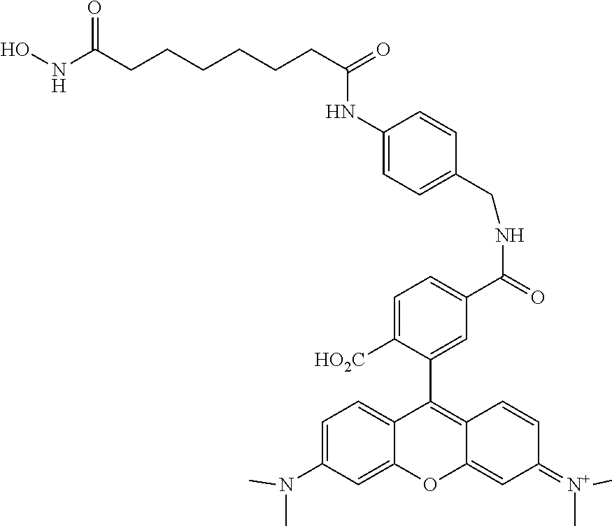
ONC(CCCCCCC(=O)NC1=CC=C(CNC(=O)C2=CC=C([HO2C])C(C3=C4C(=CC(=[N+](C)C)C=C4)OC4=CC(N(C)C)=CC=C34)=C2)C=C1)=O
